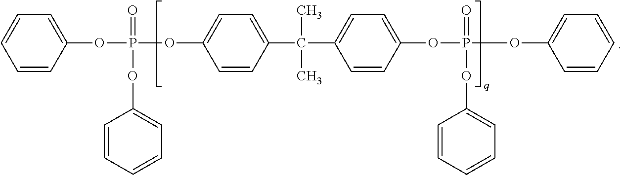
C1=CC=CC=C1OP(OC1=CC=C(C(C2=CC=C(OP(OC3=CC=CC=C3)(=O)OC3=CC=CC=C3)C=C2)(C)C)C=C1)(=O)OC1=CC=CC=C1
